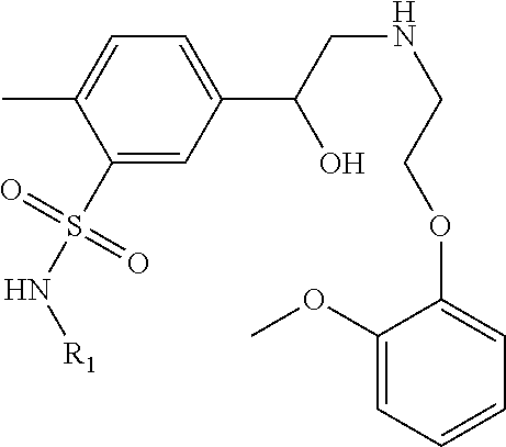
C1(S(N[R1])(=O)=O)=CC(C(CNCCOC2=CC=CC=C2OC)O)=CC=C1C
